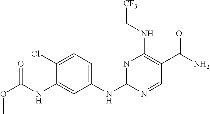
C1(NC2=NC(NC[CF3])=C(C(N)=O)C=N2)=CC=C(Cl)C(NC(OC)=O)=C1
